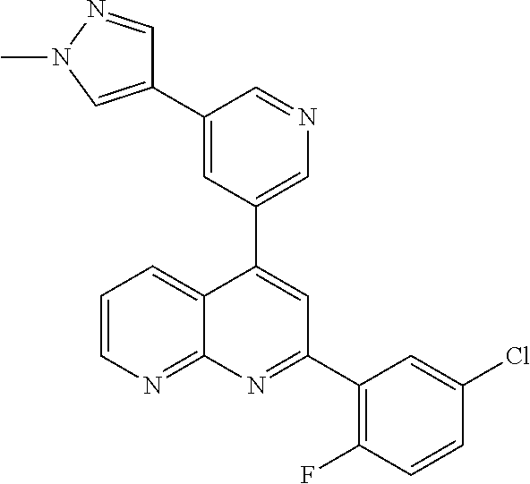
C1=C(C2=CN(C)N=C2)C=NC=C1C1=CC(C2=C(F)C=CC(Cl)=C2)=NC2=NC=CC=C12
